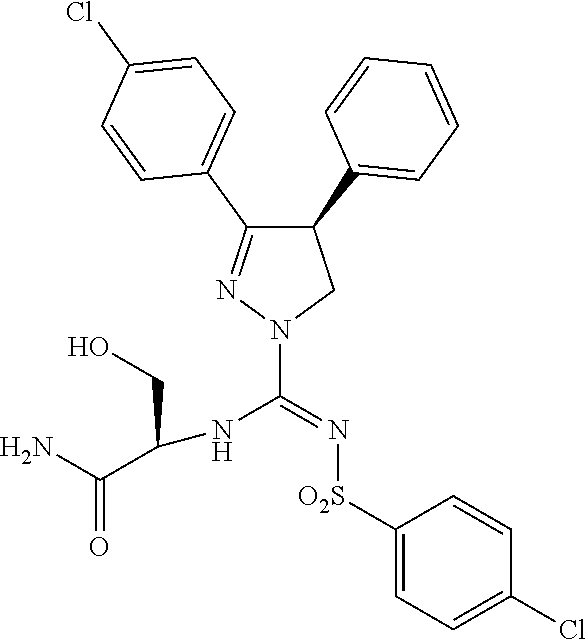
C1=CC(C2C(C3=CC=C(Cl)C=C3)=NN(C(NC(C(N)=O)CO)=N[O2S]C3=CC=C(Cl)C=C3)C2)=CC=C1
